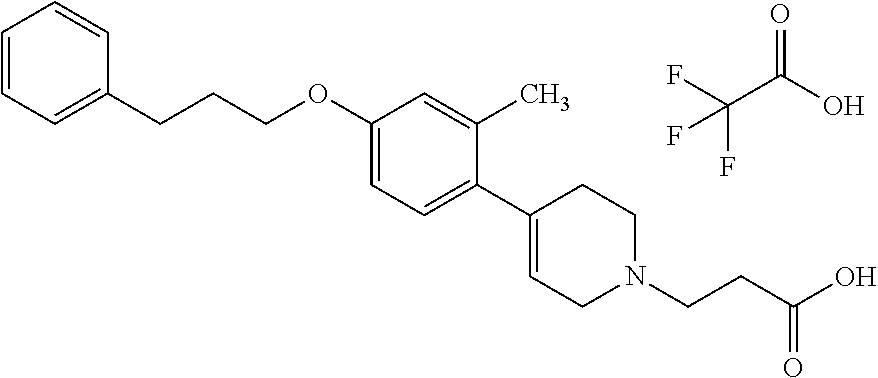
C1=CC=C(CCCOC2=CC=C(C3=CCN(CCC(O)=O)CC3)C(C)=C2)C=C1.FC(C(O)=O)(F)F
